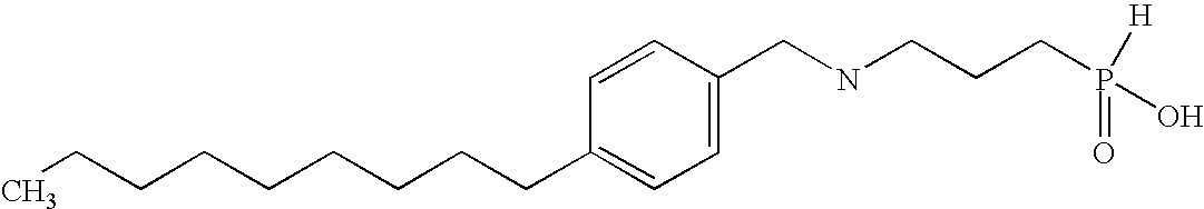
C(C1=CC=C(CNCCCP([H])(=O)O)C=C1)CCCCCCCC
